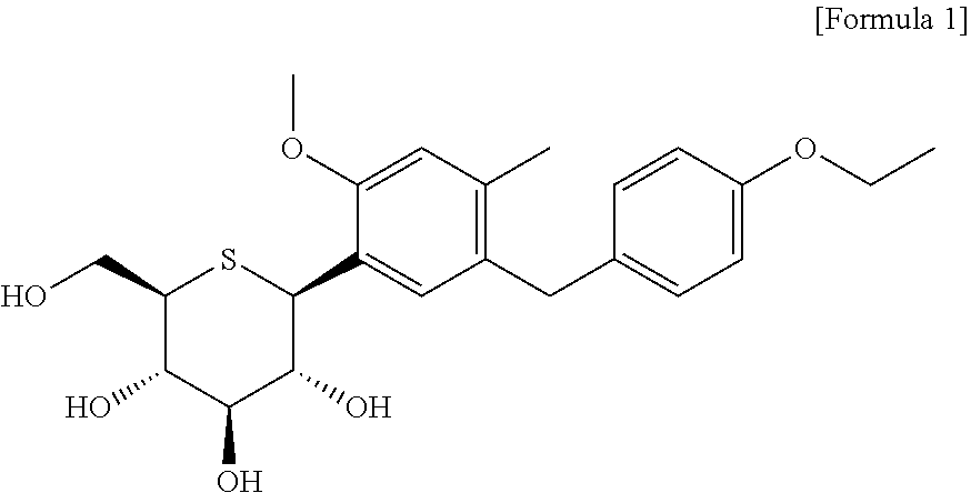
C1(CC2=CC=C(OCC)C=C2)=C(C)C=C(OC)C(C2SC(CO)C(O)C(O)C2O)=C1
